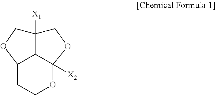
C12CCOC3([X2])C1C([X1])(CO3)CO2
